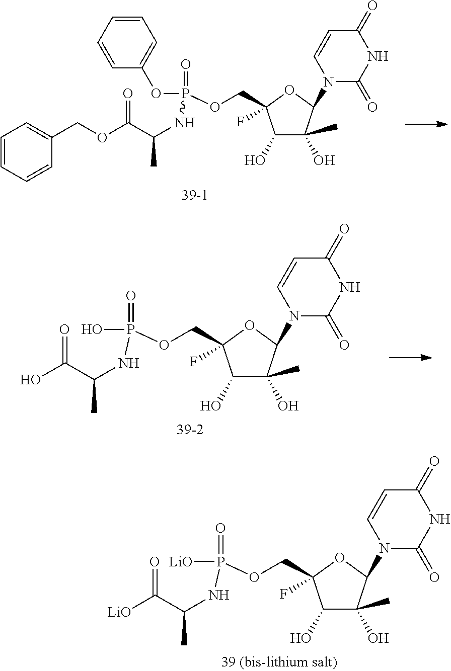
C1(O)C(O)(C)C(N2C(=O)NC(=O)C=C2)OC1(COP(OC1=CC=CC=C1)(=O)NC(C)C(OCC1=CC=CC=C1)=O)F.C1(O)C(O)(C)C(N2C(=O)NC(=O)C=C2)OC1(COP(O)(=O)NC(C)C(O)=O)F.C1(O)C(O)(C)C(N2C(=O)NC(=O)C=C2)OC1(COP([LiO])(=O)NC(C)C([LiO])=O)F
